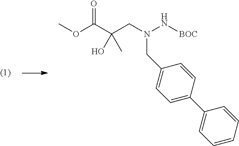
N(CC(O)(C(=O)OC)C)(N[BOC])CC1=CC=C(C2=CC=CC=C2)C=C1
